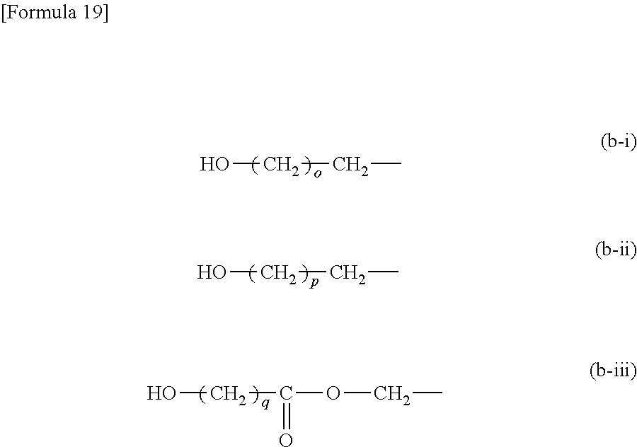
OCCC.OCCC.OCC(OCC)=O
